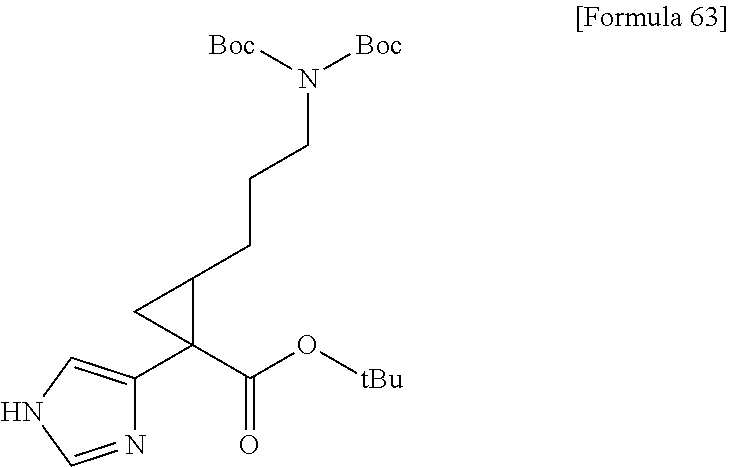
N1=CNC=C1C1(C(O[tBu])=O)C(CCCN([Boc])[Boc])C1
